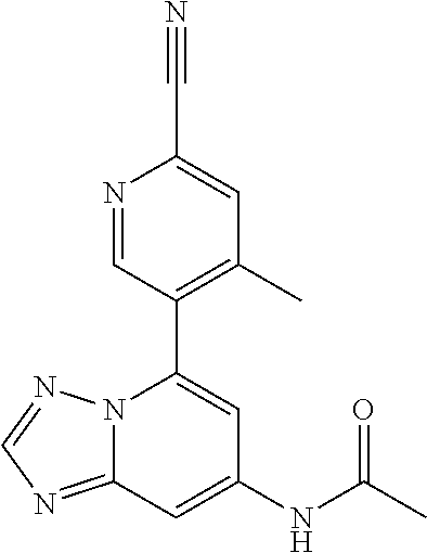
N1=CC(C2=CC(NC(C)=O)=CC3=NC=NN23)=C(C)C=C1C#N
